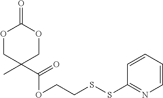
O1CC(C)(C(OCCSSC2=NC=CC=C2)=O)COC1=O
